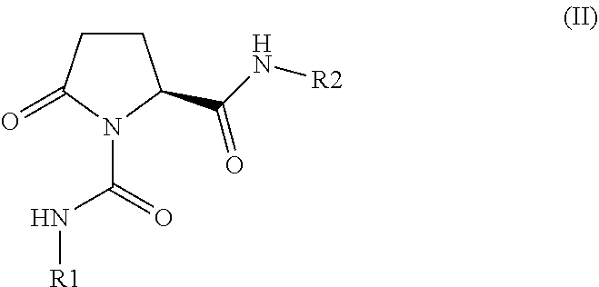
C1CC(=O)N(C(=O)N[R1])C1C(N[R2])=O
